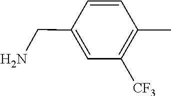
C1=CC(C)=C([CF3])C=C1CN
